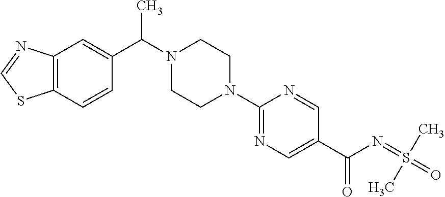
C12=C(C=CC(C(N3CCN(C4=NC=C(C(N=S(=O)(C)C)=O)C=N4)CC3)C)=C1)SC=N2
